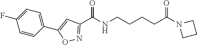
C1=CC(C2=CC(C(NCCCCC(N3CCC3)=O)=O)=NO2)=CC=C1F
